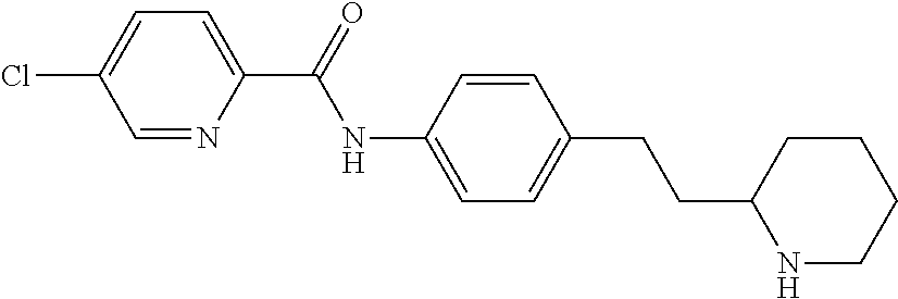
C1(C(NC2=CC=C(CCC3CCCCN3)C=C2)=O)=CC=C(Cl)C=N1
